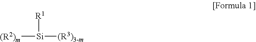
[(R2)m][Si]([(R3)3-m])[R1]
